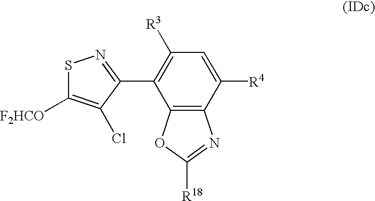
C1([R3])=C(C2=NSC([F2HCO])=C2Cl)C2=C(C([R4])=C1)N=C([R18])O2
